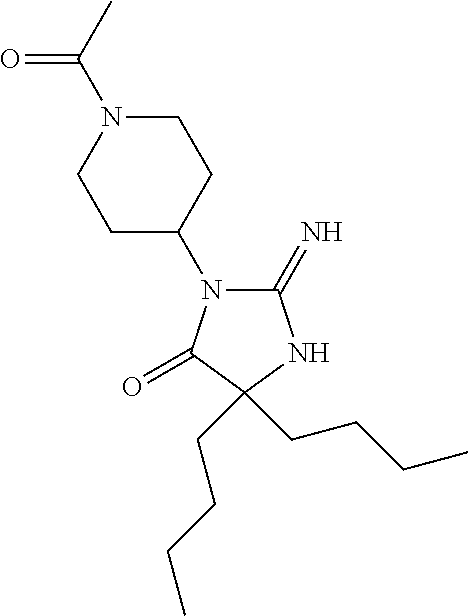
C1(=N)N(C2CCN(C(C)=O)CC2)C(=O)C(CCCC)(CCCC)N1
